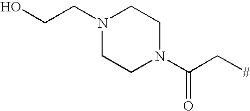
N1(CCO)CCN(C(C[#])=O)CC1
